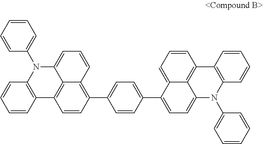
C1=C(C2=C3C4=C(C=C2)C2=C(N(C5=CC=CC=C5)C4=CC=C3)C=CC=C2)C=CC(C2=CC=C3C4=C(C=CC=C24)C2=C(C=CC=C2)N3C2=CC=CC=C2)=C1
